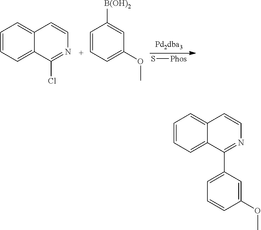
C1=CC=C2C(=C1)C=CN=C2Cl.C1=[C+]C=C(OC)C=C1[B(OH)2].S[Phos].C1=CC=C2C(=C1)C=CN=C2C1=CC=CC(OC)=C1
